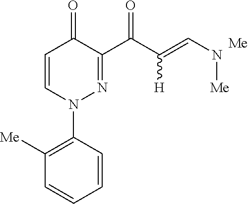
C1=CC=CC(N2N=C(C(C(=CN[Me])[H])=O)C(=O)C=C2)=C1[Me]
